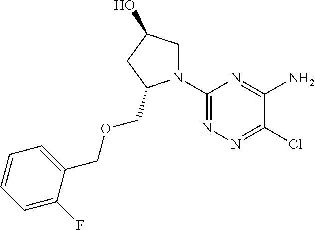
C1(N2CC(O)CC2COCC2=CC=CC=C2F)=NN=C(Cl)C(N)=N1
